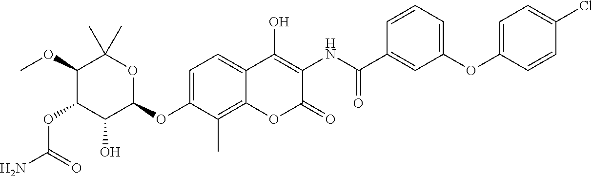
NC(=O)OC1C(O)C(OC2=CC=C3C(=C2C)OC(=O)C(NC(=O)C2=CC(OC4=CC=C(Cl)C=C4)=CC=C2)=C3O)OC(C)(C)C1OC
